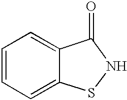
C1=CC=C2C(=C1)C(=O)NS2
